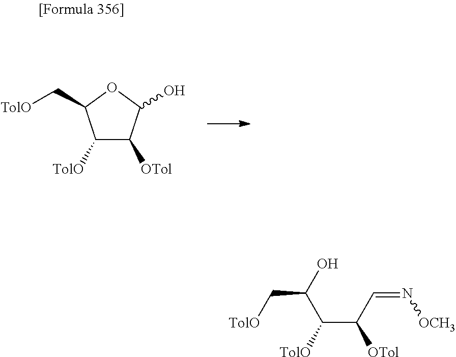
C1([TolO])C([OTol])C(O)OC1C[TolO].OC(C(C(C=N[OCH3])[OTol])[TolO])C[TolO]
